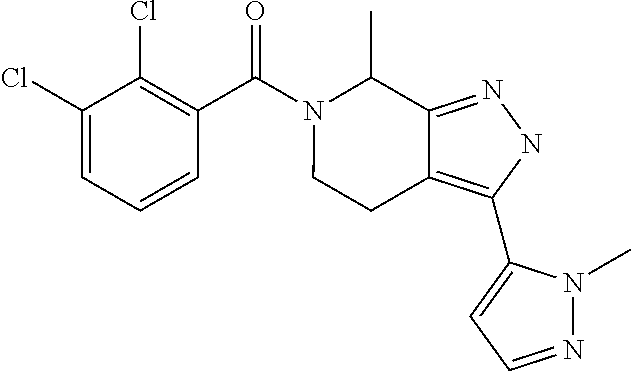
C1(Cl)=CC=CC(C(N2CCC3=C(C4=CC=NN4C)NN=C3C2C)=O)=C1Cl
